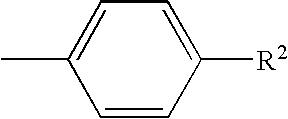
C1=CC([R2])=CC=C1C
